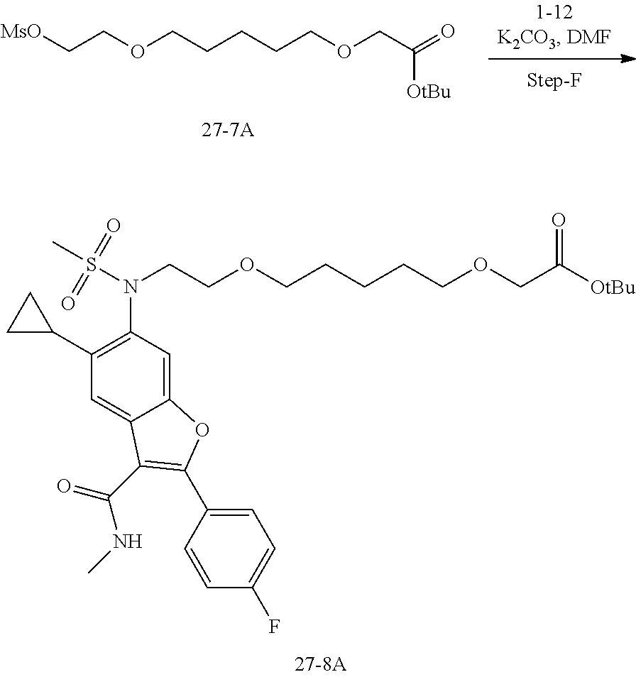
C(COCC([OtBu])=O)CCCOCCN(S(C)(=O)=O)C1=C(C2CC2)C=C2C(=C1)OC(C1=CC=C(F)C=C1)=C2C(=O)NC.[MsO]CCOCCCCCOCC([OtBu])=O
